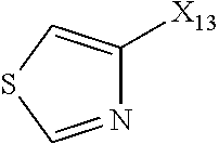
N1=CSC=C1[X13]
